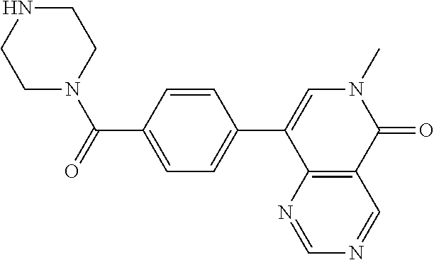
C12=C(N=CN=C1)C(C1=CC=C(C(N3CCNCC3)=O)C=C1)=CN(C)C2=O
